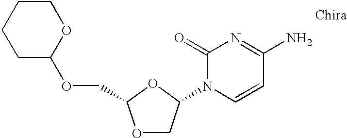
O1CC(N2C=CC(N)=NC2=O)OC1COC1OCCCC1
